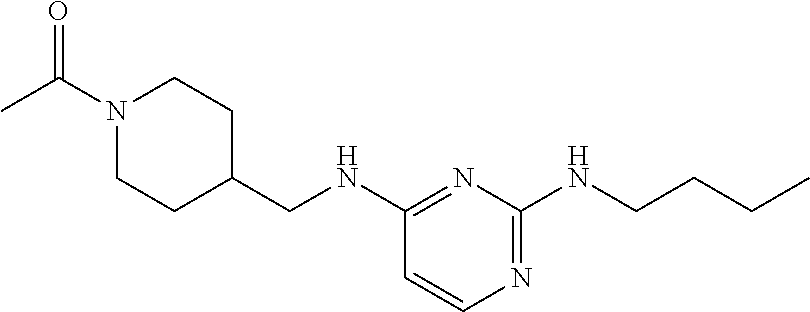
C1=CN=C(NCCCC)N=C1NCC1CCN(C(C)=O)CC1
